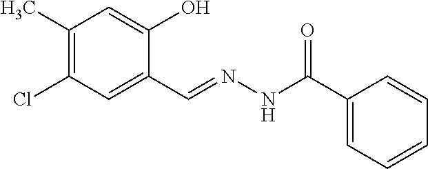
C1(C)=C(Cl)C=C(C=NNC(C2=CC=CC=C2)=O)C(O)=C1
